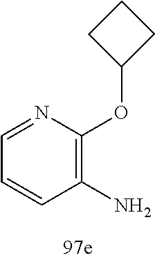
C1(N)=C(OC2CCC2)N=CC=C1
